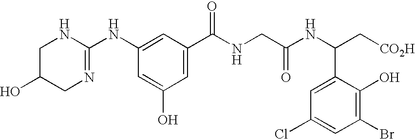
C1C(O)CN=C(NC2=CC(C(NCC(NC(C[CO2H])C3=CC(Cl)=CC(Br)=C3O)=O)=O)=CC(O)=C2)N1
